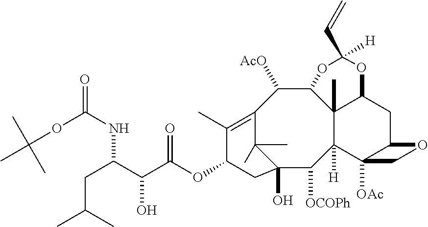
O(C(NC(CC(C)C)C(O)C(OC1C(C)=C2C([AcO])C3C4(C)C([H])(C([OCOPh])C(O)(C2(C)C)C1)C1([OAc])C(CC4OC([H])(C=C)O3)OC1)=O)=O)C(C)(C)C
